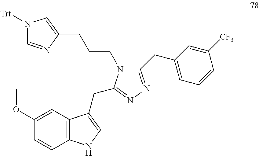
C(C1=CNC2=C1C=C(OC)C=C2)C1=NN=C(CC2=CC=CC([CF3])=C2)N1CCCC1=CN([Trt])C=N1
